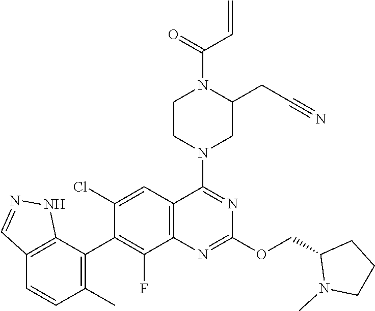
C12=C(C=C(Cl)C(C3=C(C)C=CC4=C3NN=C4)=C1F)C(N1CC(CC#N)N(C(=O)C=C)CC1)=NC(OCC1N(C)CCC1)=N2
